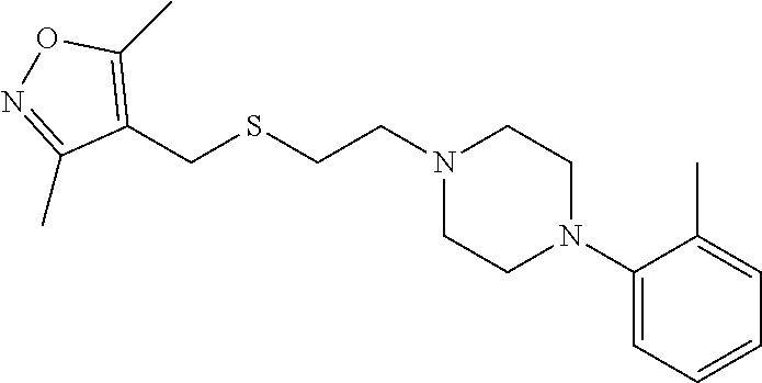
C1(N2CCN(CCSCC3=C(C)ON=C3C)CC2)=CC=CC=C1C
